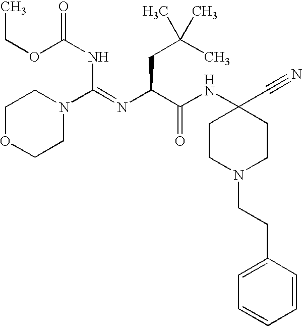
CCOC(NC(N1CCOCC1)=NC(CC(C)(C)C)C(=O)NC1(C#N)CCN(CCC2=CC=CC=C2)CC1)=O
